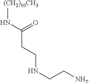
[(CH2)10CH3]NC(CCNCC[NH2])=O
